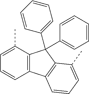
C1=C(C)C2=C(C=C1)C1=C(C2(C2=CC=CC=C2)C2=CC=CC=C2)C(C)=CC=C1
